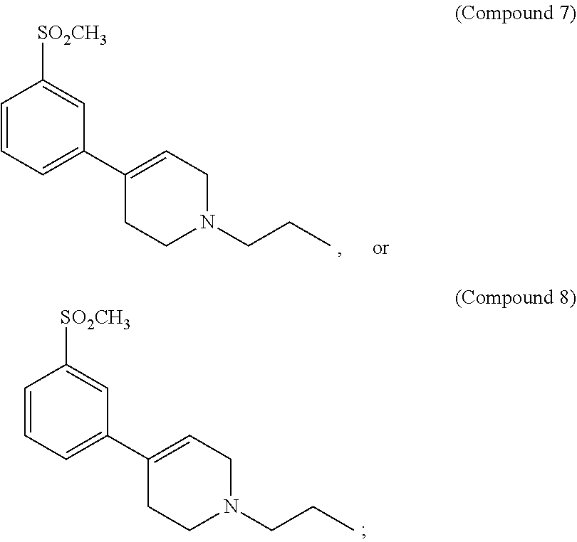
C1=CC=C(C2=CCN(CCC)CC2)C=C1[SO2CH3].C1=CC=C(C2=CCN(CCC)CC2)C=C1[SO2CH3]
